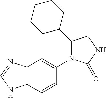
C1(C2CCCCC2)CNC(=O)N1C1=CC2=C(C=C1)NC=N2
